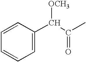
C1=C(C(C(C)=O)[OCH3])C=CC=C1
